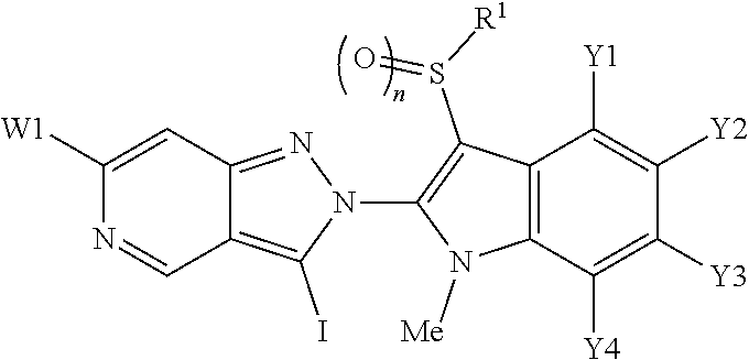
C12=C(I)N(C3=C(S([R1])=O)C4=C(N3[Me])C([Y4])=C([Y3])C([Y2])=C4[Y1])N=C1C=C([W1])N=C2
